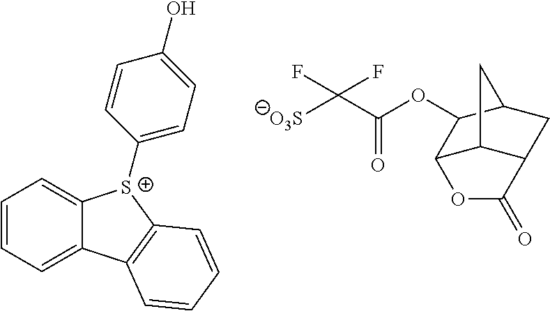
C1=CC=C2C(=C1)[S+](C1=CC=C(O)C=C1)C1=C2C=CC=C1.C12C3C(CC(C1OC(C([O3S])(F)F)=O)C3)C(=O)O2
